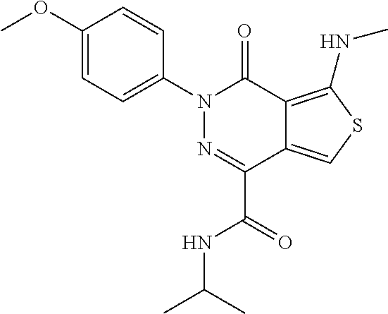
C1(OC)=CC=C(N2N=C(C(=O)NC(C)C)C3=CSC(NC)=C3C2=O)C=C1
